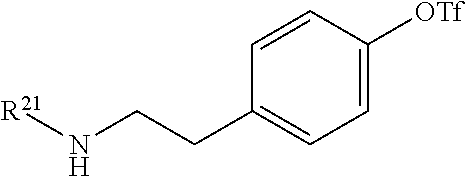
[R21]NCCC1=CC=C([OTf])C=C1
